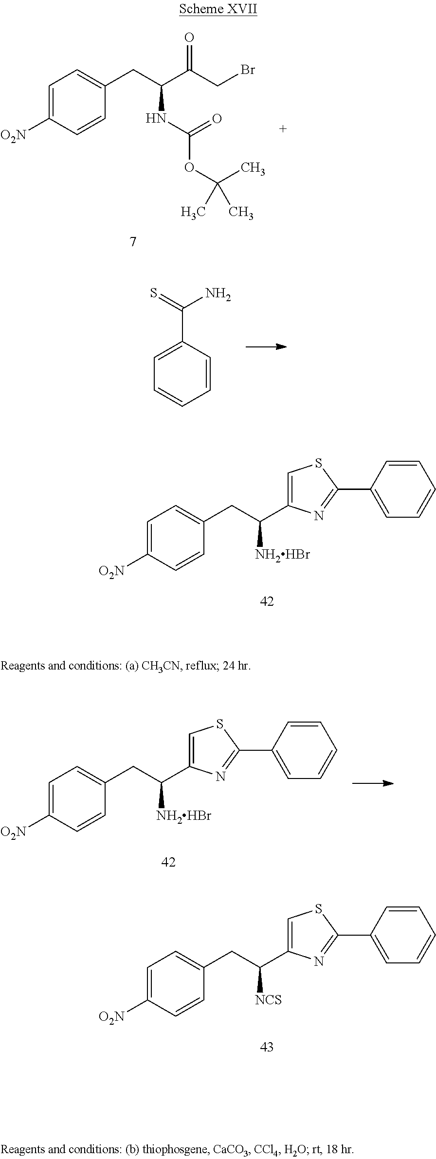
C1=C([O2N])C=CC(CC(C(CBr)=O)NC(OC(C)(C)C)=O)=C1.C1=C(C(=S)N)C=CC=C1.C1=C([O2N])C=CC(CC(C2=CSC(C3=CC=CC=C3)=N2)[NH2HBr])=C1.C1=C([O2N])C=CC(CC(C2=CSC(C3=CC=CC=C3)=N2)[NH2HBr])=C1.C1=C([O2N])C=CC(CC(C2=CSC(C3=CC=CC=C3)=N2)[NCS])=C1
